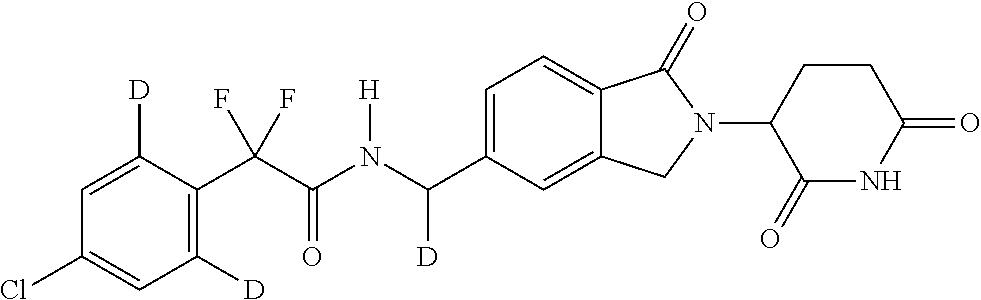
C1=C([D])C(C(C(N(C(C2=CC=C3C(=C2)CN(C2C(=O)NC(=O)CC2)C3=O)[D])[H])=O)(F)F)=C([D])C=C1Cl
